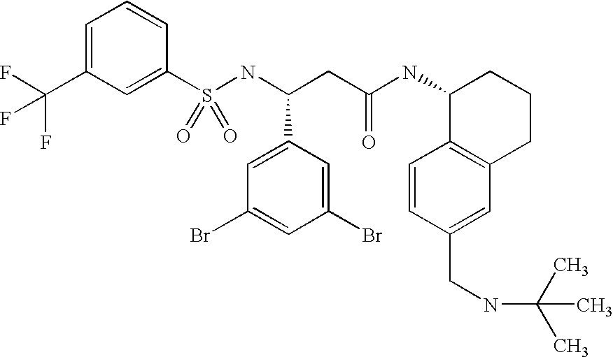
S(NC(CC(NC1C2=C(CCC1)C=C(CNC(C)(C)C)C=C2)=O)C1=CC(Br)=CC(Br)=C1)(=O)(=O)C1=CC(C(F)(F)F)=CC=C1
